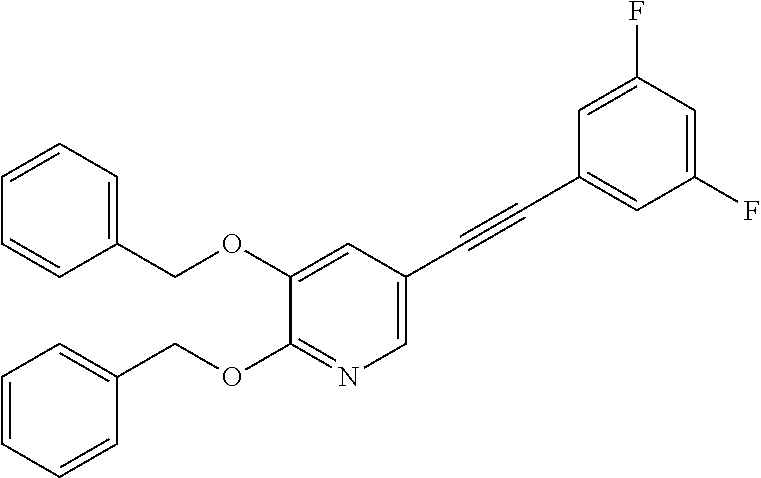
C1=CC=C(COC2=CC(C#CC3=CC(F)=CC(F)=C3)=CN=C2OCC2=CC=CC=C2)C=C1
